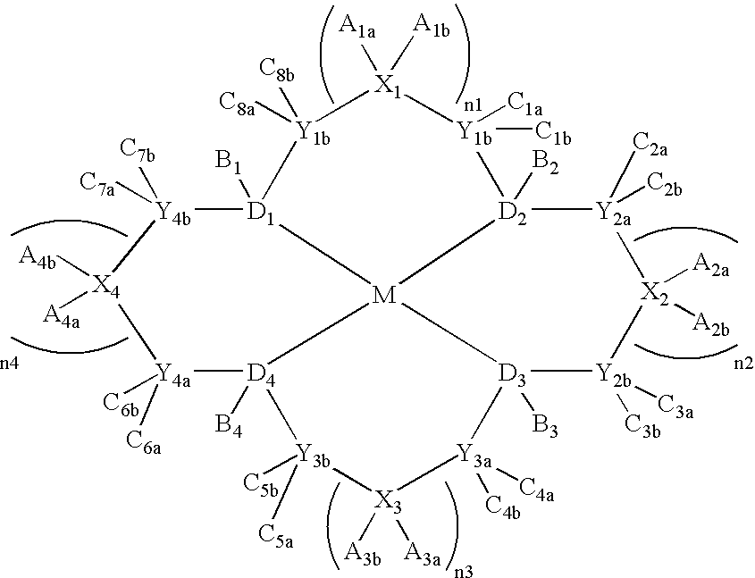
[Y1b]1([C8b])([C8a])[X1]([A1b])([A1a])[Y1b]([C1b])([C1a])[D2]2([B2])[Y2a]([C2a])([C2b])[X2]([A2a])([A2b])[Y2b]([C3b])([C3a])[D3]3([B3])[Y3a]([C4a])([C4b])[X3]([A3a])([A3b])[Y3b]([C5b])([C5a])[D4]4([B4])[Y4a]([C6a])([C6b])[X4]([A4b])([A4a])[Y4b]([C7b])([C7a])[D1]1([B1])[M]234
